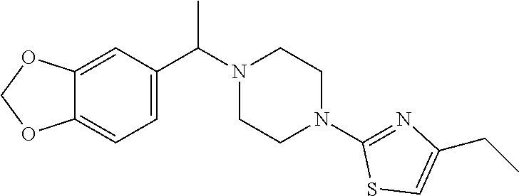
C12=CC(C(N3CCN(C4=NC(CC)=CS4)CC3)C)=CC=C1OCO2
